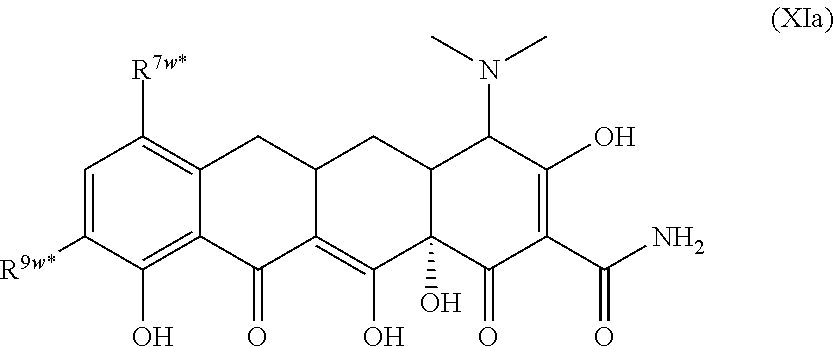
C1=C([R9w*])C(O)=C2C(=C1[R7w*])CC1C(=C(O)C3(O)C(C1)C(N(C)C)C(O)=C(C(N)=O)C3=O)C2=O
